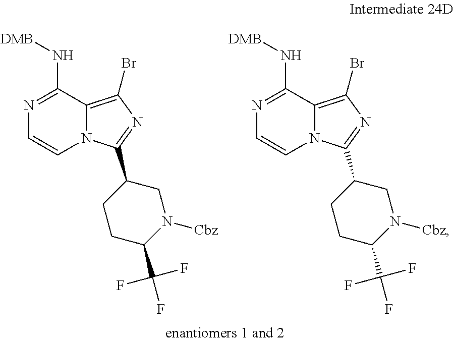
N1=C(N[DMB])C2=C(Br)N=C(C3CCC(C(F)(F)F)N([Cbz])C3)N2C=C1.N1=C(N[DMB])C2=C(Br)N=C(C3CCC(C(F)(F)F)N([Cbz])C3)N2C=C1
